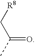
[R8]CC(=O)C
